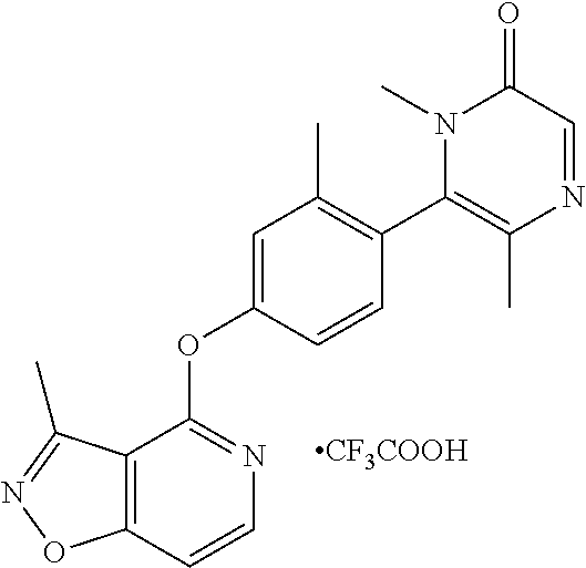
C12=C(C=CN=C1OC1=CC(C)=C(C3=C(C)N=CC(=O)N3C)C=C1)ON=C2C.[CF3COOH]
